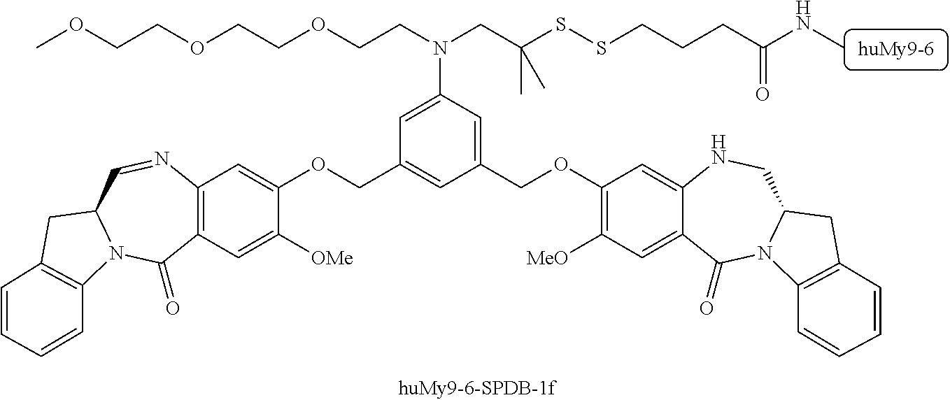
C12=C(C=C([OMe])C(OCC3=CC(COC4=C([MeO])C=C5C(=C4)NCC4N(C5=O)C5=C(C4)C=CC=C5)=CC(N(CCOCCOCCOC)CC(SSCCCC(=O)NC)(C)C)=C3)=C1)C(=O)N1C(C=N2)CC2=C1C=CC=C2
